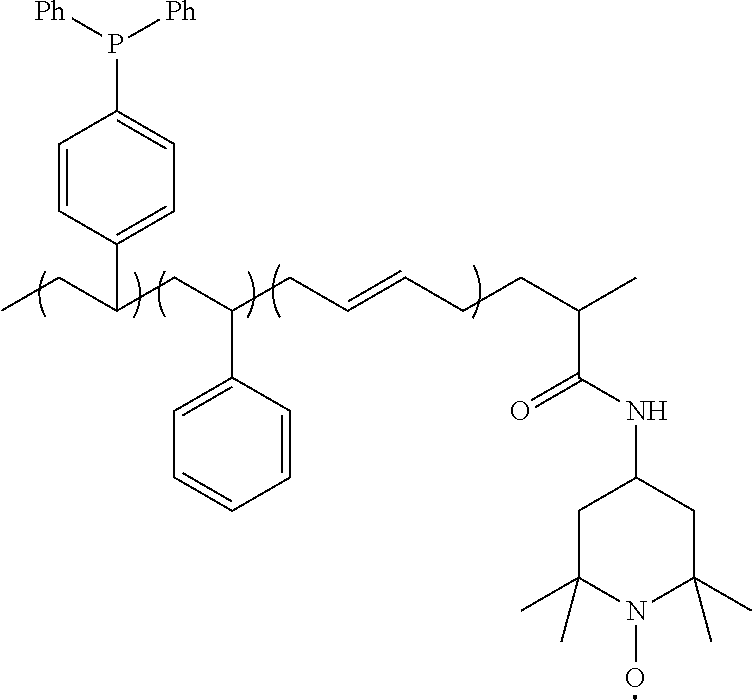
C1(C(CC)CC(CC=CCCC(C)C(NC2CC(C)(C)N(O)C(C)(C)C2)=O)C2=CC=CC=C2)=CC=C(P([Ph])[Ph])C=C1
